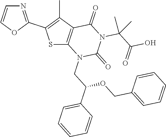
S1C2=C(C(C)=C1C1=NC=CO1)C(=O)N(C(C(O)=O)(C)C)C(=O)N2CC(C1=CC=CC=C1)OCC1=CC=CC=C1
